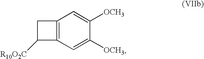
C12=C(C=C([OCH3])C([OCH3])=C1)C([R10O2C])C2
